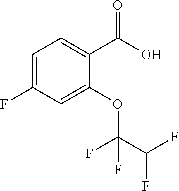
C1=C(F)C=C(OC(C(F)F)(F)F)C(C(O)=O)=C1
